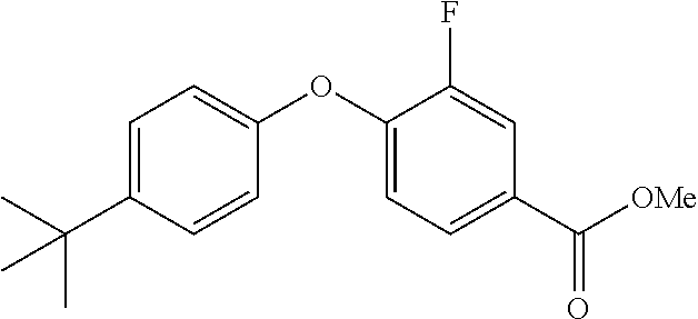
C1=C(C(C)(C)C)C=CC(OC2=CC=C(C([OMe])=O)C=C2F)=C1
